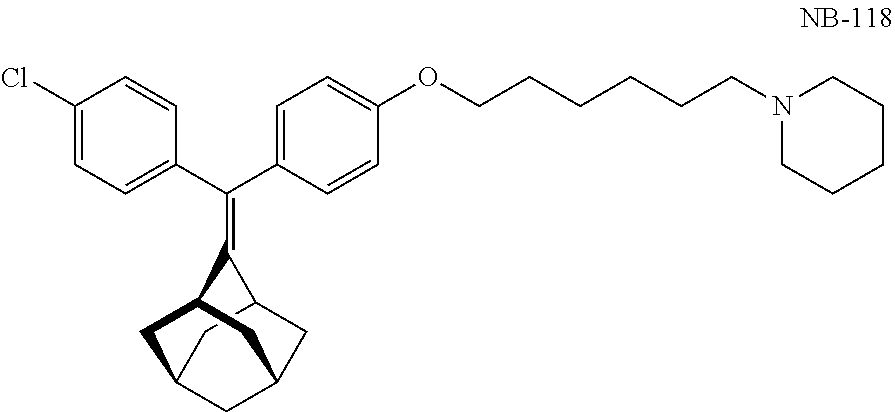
C1(Cl)=CC=C(C(C2=CC=C(OCCCCCCN3CCCCC3)C=C2)=C2C3CC4CC(CC2C4)C3)C=C1
